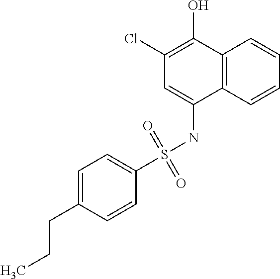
C12=C(C=CC=C1)C(NS(C1=CC=C(CCC)C=C1)(=O)=O)=CC(Cl)=C2O
